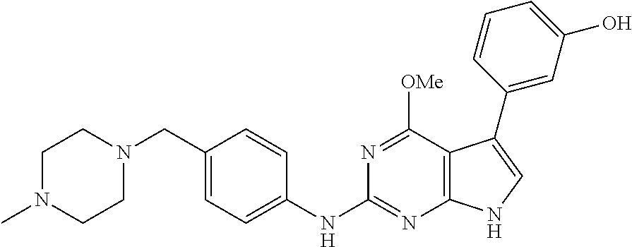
C1N(C)CCN(CC2=CC=C(NC3=NC4=C(C([OMe])=N3)C(C3=CC(O)=CC=C3)=CN4)C=C2)C1
